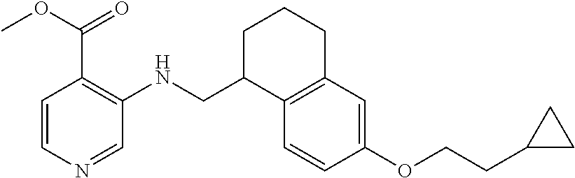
C1=CN=CC(NCC2C3=C(CCC2)C=C(OCCC2CC2)C=C3)=C1C(OC)=O
